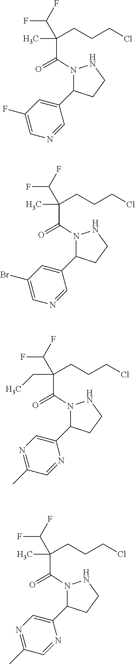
N1(C(=O)C(C(F)F)(C)CCCCl)C(C2=CC(F)=CN=C2)CCN1.N1(C(=O)C(C(F)F)(C)CCCCl)C(C2=CC(Br)=CN=C2)CCN1.N1(C(=O)C(C(F)F)(CC)CCCCl)C(C2=CN=C(C)C=N2)CCN1.N1(C(=O)C(C(F)F)(C)CCCCl)C(C2=CN=C(C)C=N2)CCN1
